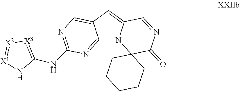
C12=NC(NC3=[X3][X2]=[X1]N3)=NC=C1C=C1N2C2(C(=O)N=C1)CCCCC2
